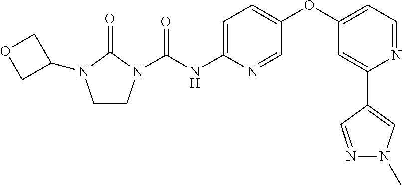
C1CN(C(NC2=CC=C(OC3=CC=NC(C4=CN(C)N=C4)=C3)C=N2)=O)C(=O)N1C1COC1
